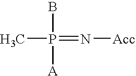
BP([A])(=N[Acc])C
